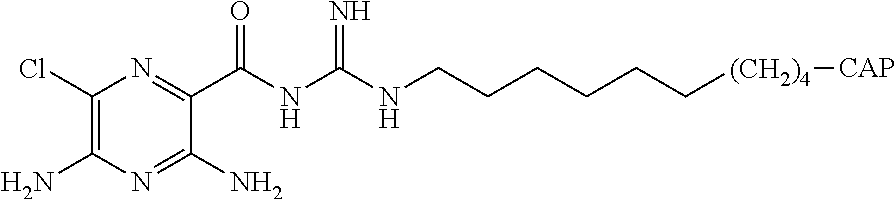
C1(Cl)=C(N)N=C(N)C(C(NC(NCCCCCC[(CH2)4][CAP])=N)=O)=N1
